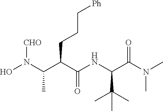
ON(C(C(C(NC(C(N(C)C)=O)C(C)(C)C)=O)CCC[Ph])C)[CHO]
